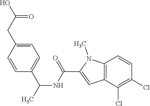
C1=CC(CC(O)=O)=CC=C1C(C)NC(C1=CC2=C(N1C)C=CC(Cl)=C2Cl)=O
